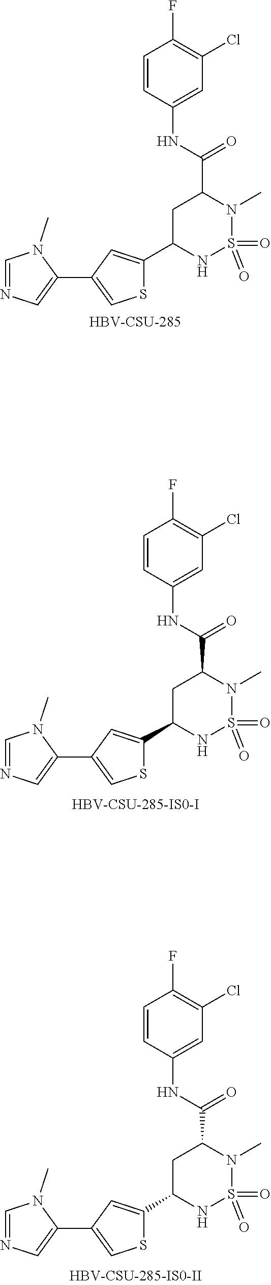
C1=C(C2=CN=CN2C)C=C(C2NS(=O)(=O)N(C)C(C(=O)NC3=CC(Cl)=C(F)C=C3)C2)S1.[HBV-CSU-285].C1=C(C2=CN=CN2C)C=C(C2NS(=O)(=O)N(C)C(C(=O)NC3=CC(Cl)=C(F)C=C3)C2)S1.C1=C(C2=CN=CN2C)C=C(C2NS(=O)(=O)N(C)C(C(=O)NC3=CC(Cl)=C(F)C=C3)C2)S1
